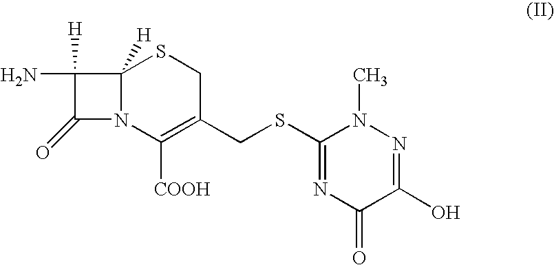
C12([H])N(C([COOH])=C(CSC3=NC(=O)C(O)=NN3C)CS1)C(=O)C2([H])N
